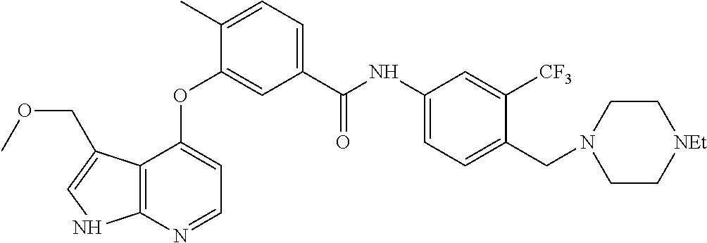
O(C1=CC(C(NC2=CC=C(CN3CC[NEt]CC3)C([CF3])=C2)=O)=CC=C1C)C1=CC=NC2=C1C(COC)=CN2
